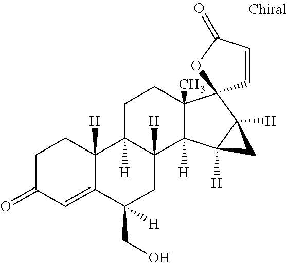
C1C(=O)C=C2C([H])(C1)C1([H])C([H])(CC2(CO)[H])C2([H])C(C)(CC1)C1(C3([H])C2([H])C3)C=CC(=O)O1
